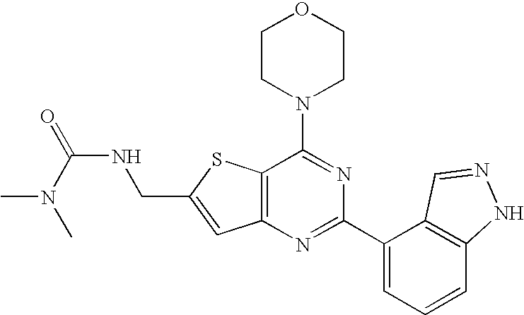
C1CN(C2=NC(C3=CC=CC4=C3C=NN4)=NC3=C2SC(CNC(=O)N(C)C)=C3)CCO1
